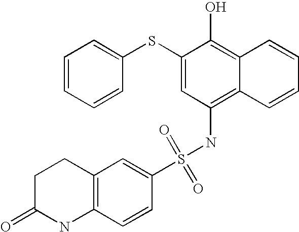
C1=CC=CC(SC2=CC(NS(=O)(=O)C3=CC4=C(C=C3)NC(=O)CC4)=C3C(=C2O)C=CC=C3)=C1
